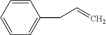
C1=CC(CC=C)=CC=C1
